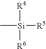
C[Si]([R5])([R4])[R6]
